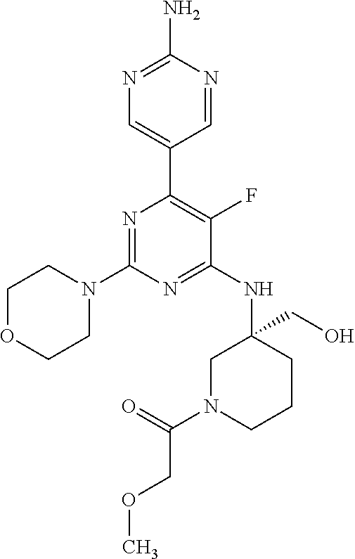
N1=C(N)N=CC(C2=C(F)C(NC3(CO)CN(C(=O)COC)CCC3)=NC(N3CCOCC3)=N2)=C1
